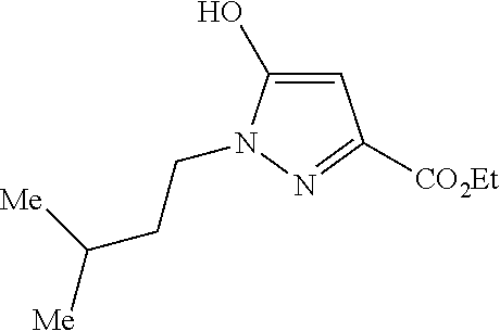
C1=C(O)N(CCC([Me])[Me])N=C1[CO2Et]
